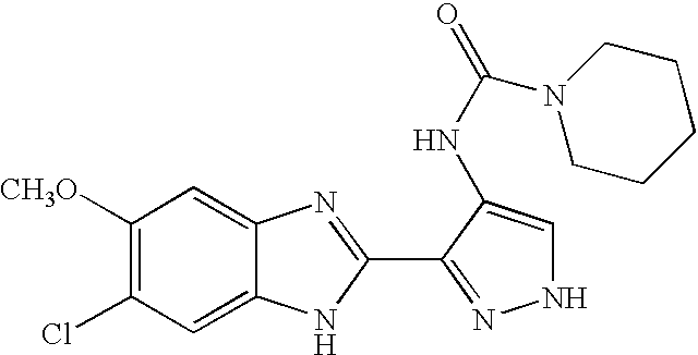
C1([CH3O])=C(Cl)C=C2C(=C1)N=C(C1=NNC=C1NC(=O)N1CCCCC1)N2
